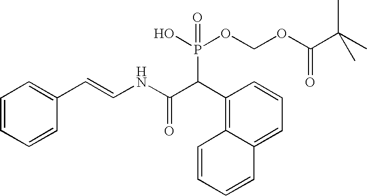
C1=CC=CC(C=CNC(C(C2=C3C(=CC=C2)C=CC=C3)P(OCOC(C(C)(C)C)=O)(O)=O)=O)=C1
